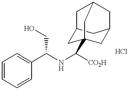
C1=CC=CC(C(NC([CO2H])C23CC4CC(C2)CC(C4)C3)CO)=C1
